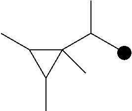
C1(C(C)C)(C)C(C)C1C
